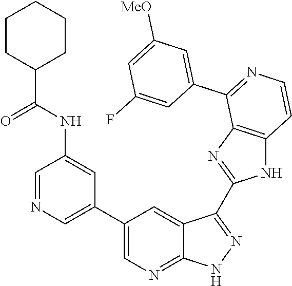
C1=NC=C(C2=CN=C3C(=C2)C(C2=NC4=C(N2)C=CN=C4C2=CC([MeO])=CC(F)=C2)=NN3)C=C1NC(C1CCCCC1)=O
